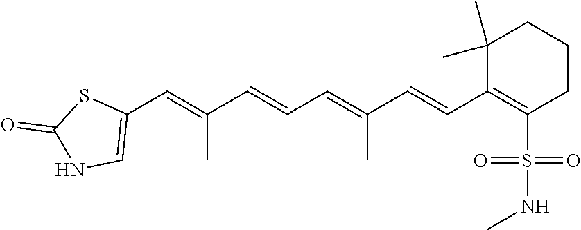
S(C1=C(C=CC(=CC=CC(=CC2=CNC(=O)S2)C)C)C(C)(C)CCC1)(=O)(=O)NC
